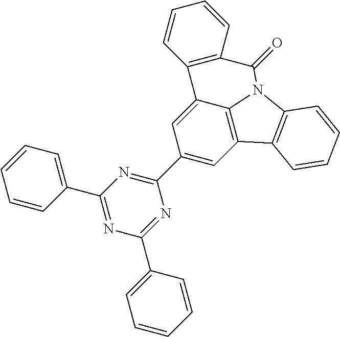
C1(C2=NC(C3=CC=CC=C3)=NC(C3=CC=CC=C3)=N2)=CC2=C3C(=C1)C1=C(C=CC=C1)C(=O)N3C1=C2C=CC=C1
